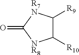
C1([R10])C([R9])[R7N]C(=O)[NR8]1
